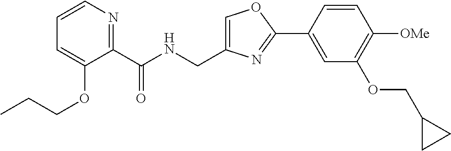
C1=C(CNC(C2=NC=CC=C2OCCC)=O)N=C(C2=CC(OCC3CC3)=C([OMe])C=C2)O1
